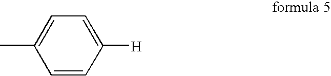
C1=CC([H])=CC=C1C
